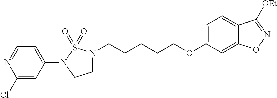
C1CN(CCCCCOC2=CC=C3C(=C2)ON=C3[OEt])S(=O)(=O)N1C1=CC=NC(Cl)=C1
